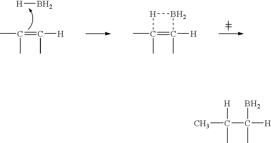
C(=C([H])C)(C)C.[H]B.C1(C)(C)=C([H])(C)B[H]1.C(C([H])(C)B)(C)(C)[H]
